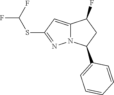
C12=CC(SC(F)F)=NN1C(C1=CC=CC=C1)CC2F
